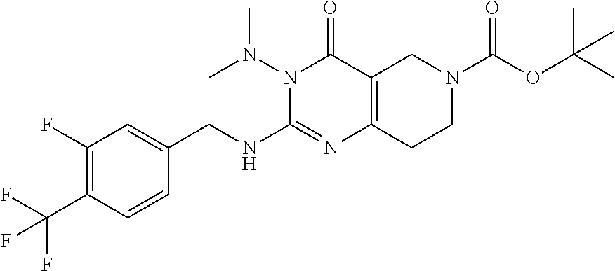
N1(N(C)C)C(NCC2=CC(F)=C(C(F)(F)F)C=C2)=NC2=C(C1=O)CN(C(OC(C)(C)C)=O)CC2
